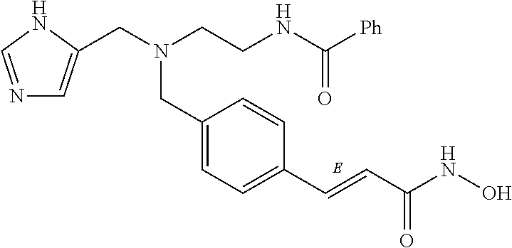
C(N(CC1=CN=CN1)CC1=CC=C(C=CC(NO)=O)C=C1)CNC([Ph])=O
